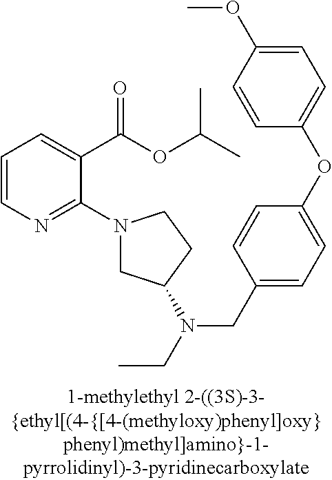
C1=CN=C(N2CC(N(CC)CC3=CC=C(OC4=CC=C(OC)C=C4)C=C3)CC2)C(C(OC(C)C)=O)=C1
